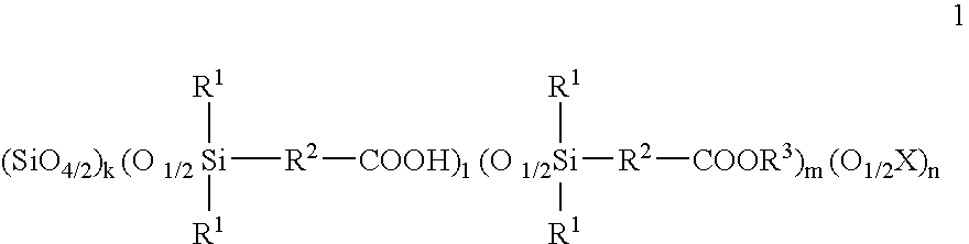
[(SiO4/2)k (O 1/2 Si]([R2][COOH)1 (O 1/2Si]([R2][COOR3)m (O1/2X)n])([R1])[R1])([R1])[R1]
